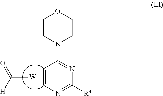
C1CN(C2=NC([R4])=NC=C2)CCO1.[W].CC(=O)[H]
